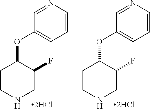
N1=CC(OC2CCNCC2F)=CC=C1.[2HCl].N1=CC(OC2CCNCC2F)=CC=C1.[2HCl]
